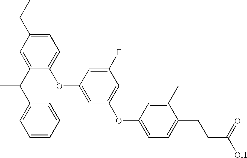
C1=C(C(C2=CC=CC=C2)C)C(OC2=CC(OC3=CC=C(CCC(O)=O)C(C)=C3)=CC(F)=C2)=CC=C1CC
